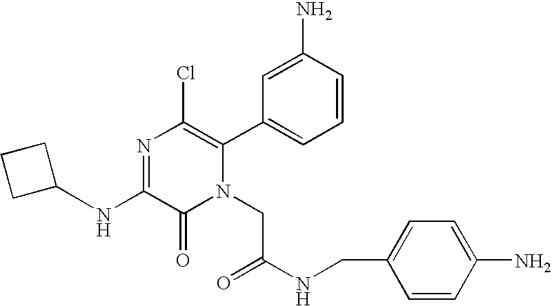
N(C1=NC(Cl)=C(C2=CC=CC(N)=C2)N(CC(NCC2=CC=C(N)C=C2)=O)C1=O)C1CCC1
